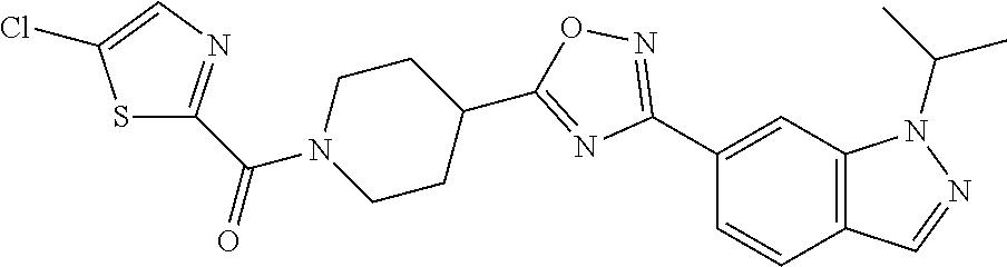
C1(C2=NOC(C3CCN(C(C4=NC=C(Cl)S4)=O)CC3)=N2)=CC2=C(C=C1)C=NN2C(C)C
